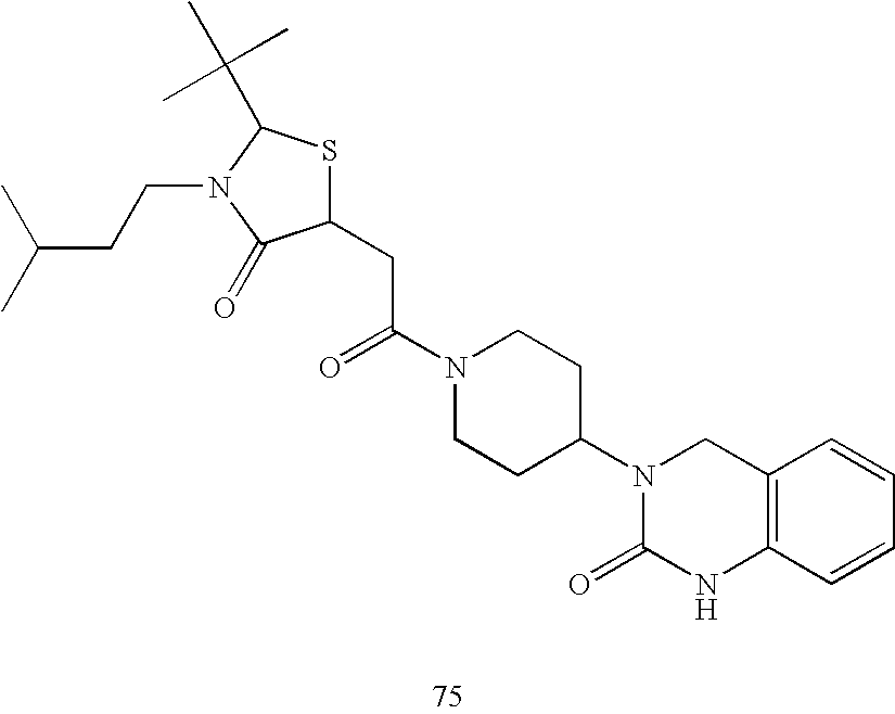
C1(CC(N2CCC(N3C(=O)NC4=C(C3)C=CC=C4)CC2)=O)SC(C(C)(C)C)N(CCC(C)C)C1=O
